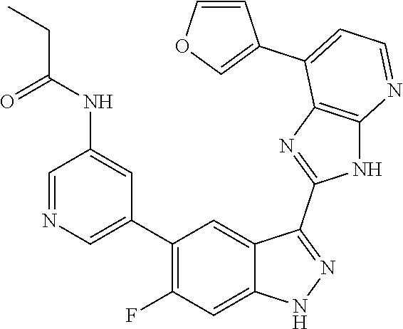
C1=NC=C(C2=C(F)C=C3C(=C2)C(C2=NC4=C(N2)N=CC=C4C2=COC=C2)=NN3)C=C1NC(=O)CC
